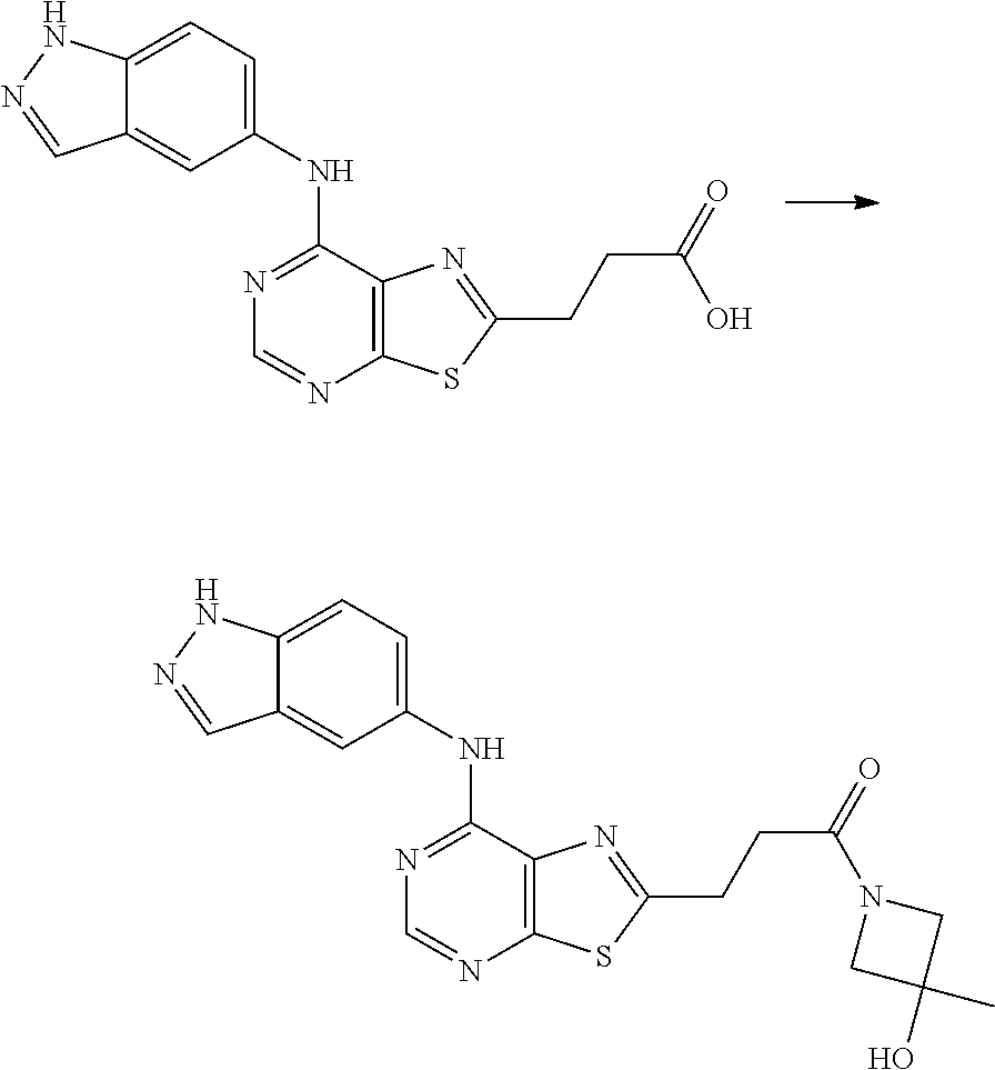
C12=C(SC(CCC(=O)O)=N1)N=CN=C2NC1=CC=C2C(=C1)C=NN2.C12=C(SC(CCC(=O)N3CC(O)(C)C3)=N1)N=CN=C2NC1=CC=C2C(=C1)C=NN2
